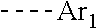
C[Ar1]
